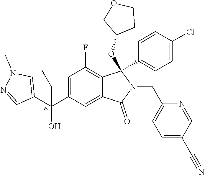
C1=C(C(C2=CN(C)N=C2)(O)CC)C=C2C(=C1F)C(OC1CCOC1)(C1=CC=C(Cl)C=C1)N(CC1=CC=C(C#N)C=N1)C2=O
